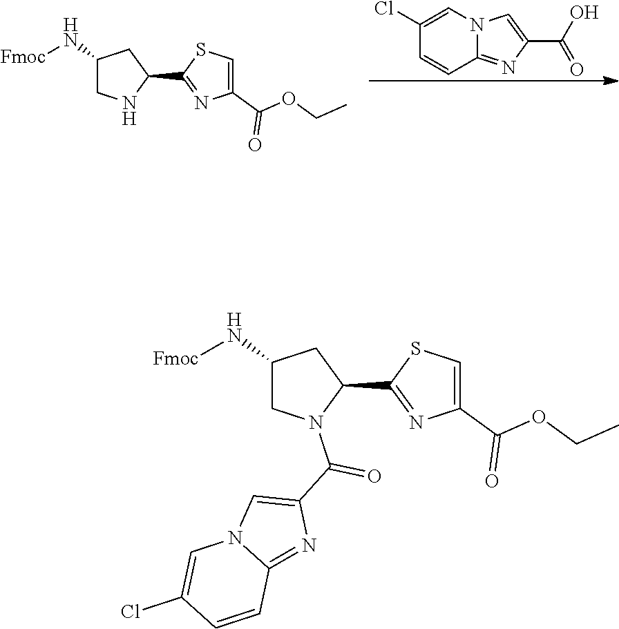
C1(Cl)=CN2C(=NC(C(O)=O)=C2)C=C1.C1(N[Fmoc])CNC(C2=NC(C(OCC)=O)=CS2)C1.C1(N[Fmoc])CN(C(C2=CN3C(=N2)C=CC(Cl)=C3)=O)C(C2=NC(C(OCC)=O)=CS2)C1
